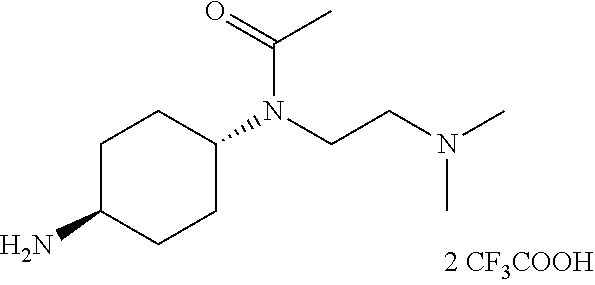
C1C(N)CCC(N(CCN(C)C)C(=O)C)C1
